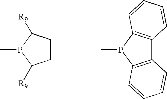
CP1C([R9])CCC1[R9].CP1C2=C(C3=C1C=CC=C3)C=CC=C2
